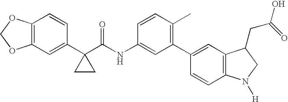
C1=C(NC(C2(C3=CC4=C(C=C3)OCO4)CC2)=O)C=CC(C)=C1C1=CC2=C(C=C1)N([H])CC2CC(O)=O
